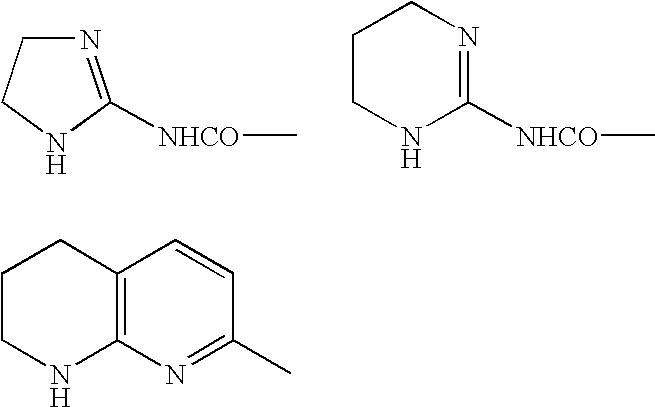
N1=C([NHCO]C)NCC1.C1([NHCO]C)=NCCCN1.C12=C(CCCN1)C=CC(C)=N2
